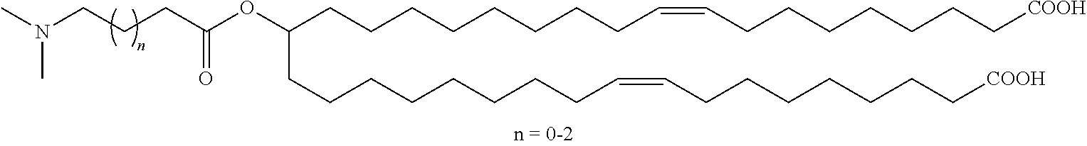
CN(CCCC(OC(CCCCCCCCC=CCCCCCCC[COOH])CCCCCCCCC=CCCCCCCC[COOH])=O)C
